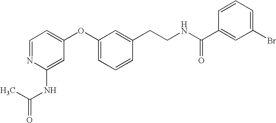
C1=NC(NC(C)=O)=CC(OC2=CC=CC(CCNC(C3=CC(Br)=CC=C3)=O)=C2)=C1
